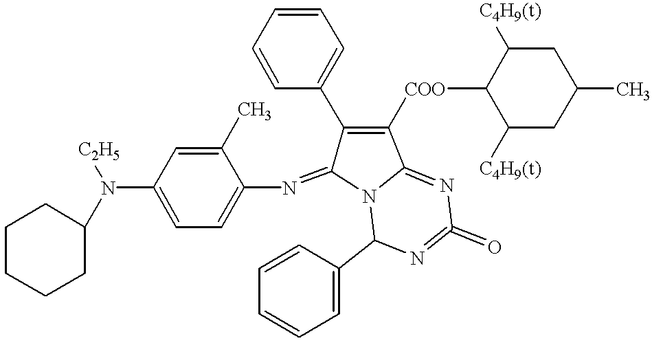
C1(C)=CC(N([C2H5])C2CCCCC2)=CC=C1N=C1C(C2=CC=CC=C2)=C([COO]C2C([C4H9(t)])CC(C)CC2[C4H9(t)])C2=NC(=O)=NC(C3=CC=CC=C3)N12
